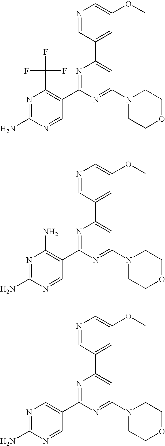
N1=C(N)N=CC(C2=NC(C3=CC(OC)=CN=C3)=CC(N3CCOCC3)=N2)=C1C(F)(F)F.N1=C(N)N=CC(C2=NC(C3=CC(OC)=CN=C3)=CC(N3CCOCC3)=N2)=C1N.N1=C(N)N=CC(C2=NC(C3=CC(OC)=CN=C3)=CC(N3CCOCC3)=N2)=C1
